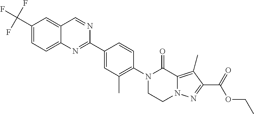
C1(C(F)(F)F)=CC=C2C(=C1)C=NC(C1=CC(C)=C(N3CCN4C(=C(C)C(C(=O)OCC)=N4)C3=O)C=C1)=N2
